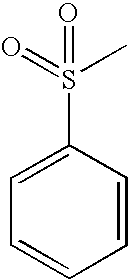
S(=O)(C)(=O)C1=CC=CC=C1
